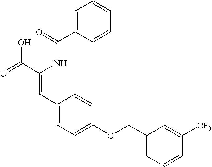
C1=C(C(=O)NC(C(=O)O)=CC2=CC=C(OCC3=CC=CC([CF3])=C3)C=C2)C=CC=C1
